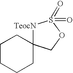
[TeocN]1C2(COS1(=O)=O)CCCCC2
